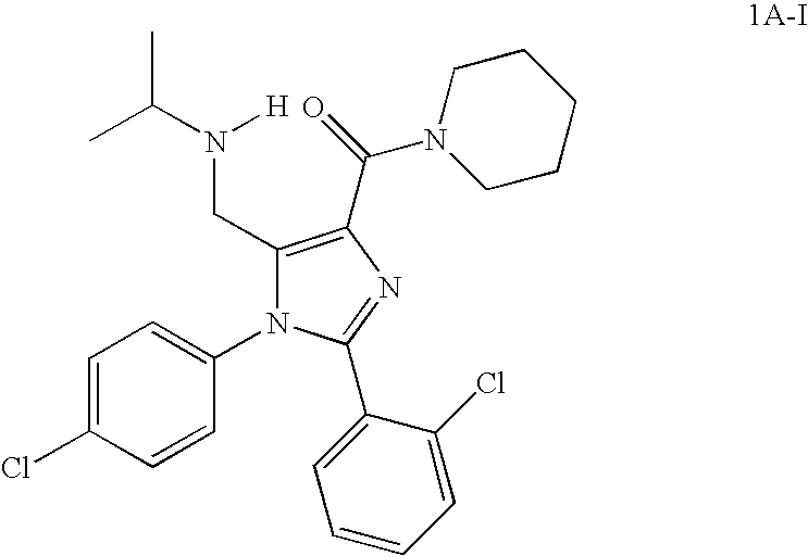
C1=C(Cl)C=CC(N2C(CN([H])C(C)C)=C(C(N3CCCCC3)=O)N=C2C2=CC=CC=C2Cl)=C1
